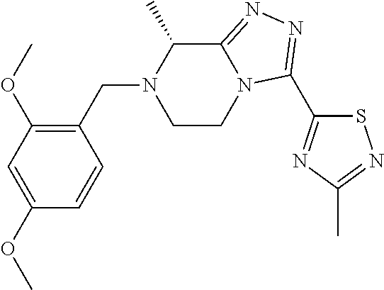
N1(CC2=C(OC)C=C(OC)C=C2)C(C)C2=NN=C(C3=NC(C)=NS3)N2CC1
